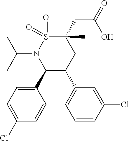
C1(CC(=O)O)(C)S(=O)(=O)N(C(C)C)C(C2=CC=C(Cl)C=C2)C(C2=CC=CC(Cl)=C2)C1
